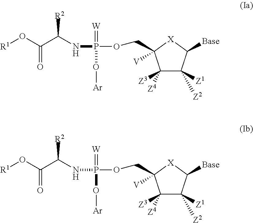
[R1]OC(C(NP(OCC1([V])C([Z3])([Z4])C([Z1])([Z2])C([Base])[X]1)(=[W])O[Ar])[R2])=O.[R1]OC(C(NP(OCC1([V])C([Z3])([Z4])C([Z1])([Z2])C([Base])[X]1)(=[W])O[Ar])[R2])=O
